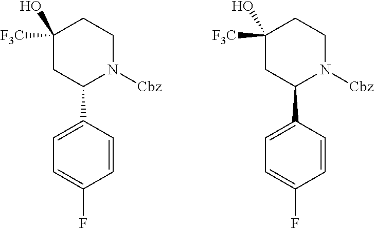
C1=C(F)C=CC(C2N([Cbz])CCC([F3C])(O)C2)=C1.C1=C(F)C=CC(C2N([Cbz])CCC([F3C])(O)C2)=C1
